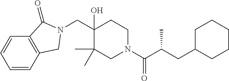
C(C1(O)C(C)(C)CN(C(C(CC2CCCCC2)C)=O)CC1)N1C(=O)C2=C(C1)C=CC=C2
